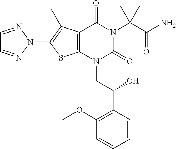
C12=C(N(CC(C3=C(OC)C=CC=C3)O)C(=O)N(C(C(N)=O)(C)C)C1=O)SC(N1N=CC=N1)=C2C
